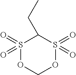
S1(=O)(=O)OCOS(=O)(=O)C1CC
